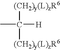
CC([(CH2)y(L)zR6])([(CH2)y(L)zR6])[H]
